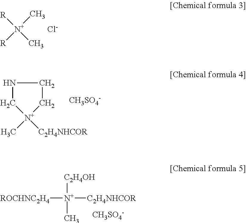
[R][N+](C)(C)[R].[Cl-].C1[N+]([C2H4NHCOR])(C)CCN1.[CH3SO4-].[ROCHNC2H4][N+]([C2H4NHCOR])([C2H4OH])C.[CH3SO4-]
